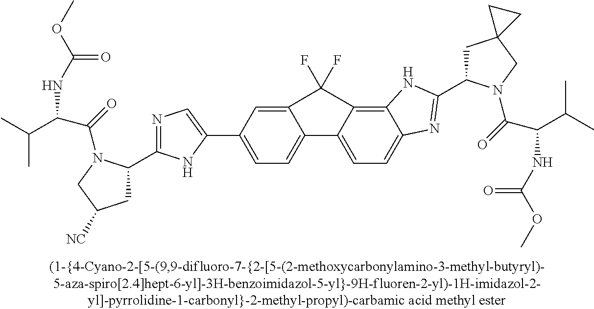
N1=C(C2CC([NC])CN2C(=O)C(C(C)C)NC(OC)=O)NC(C2=CC=C3C(=C2)C(F)(F)C2=C4C(=CC=C32)N=C(C2CC3(CN2C(=O)C(C(C)C)NC(=O)OC)CC3)N4)=C1
